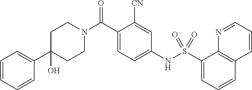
C1(C2=CC=CC=C2)(O)CCN(C(C2=CC=C(NS(C3=CC=CC4=C3N=CC=C4)(=O)=O)C=C2[CN])=O)CC1
